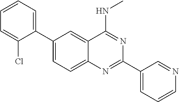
C1(C2=CC=CC=C2Cl)=CC=C2C(=C1)C(NC)=NC(C1=CC=CN=C1)=N2
